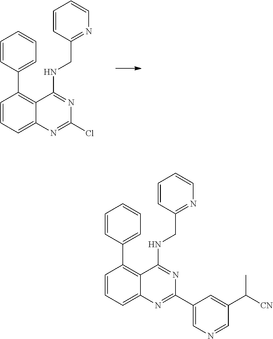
C1=CC(C2=C3C(=CC=C2)N=C(Cl)N=C3NCC2=NC=CC=C2)=CC=C1.C1=CC(C2=C3C(=CC=C2)N=C(C2=CN=CC(C([CN])C)=C2)N=C3NCC2=NC=CC=C2)=CC=C1
